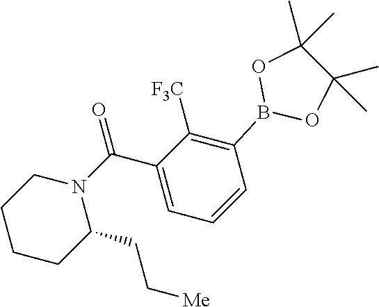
C1([F3C])=C(B2OC(C)(C)C(C)(C)O2)C=CC=C1C(N1C(CC[Me])CCCC1)=O
